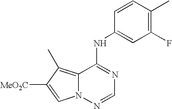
C12=C(C)C([MeO2C])=CN1N=CN=C2NC1=CC(F)=C(C)C=C1
